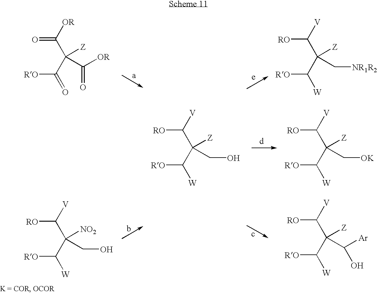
O=C(C(C([RO])=O)([Z])C([OR])=O)[OR].[RO]C(C(C([RO])[W])([Z])C[NR1R2])[V].[RO]C(C(C([RO])[W])([Z])CO)[V].[RO]C(C(C([RO])[W])([Z])C[OK])[V].[RO]C(C(C([RO])[W])([NO2])CO)[V].[RO]C(C(C([RO])[W])([Z])C([Ar])O)[V]
